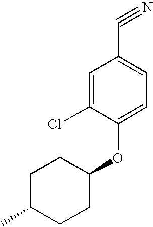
C1=C(Cl)C(OC2CCC(C)CC2)=CC=C1C#N
